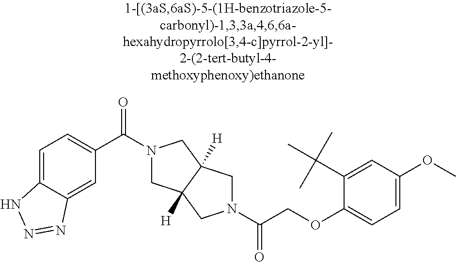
C(COC1=CC=C(OC)C=C1C(C)(C)C)(=O)N1CC2([H])CN(C(=O)C3=CC=C4C(=C3)N=NN4)CC2([H])C1
